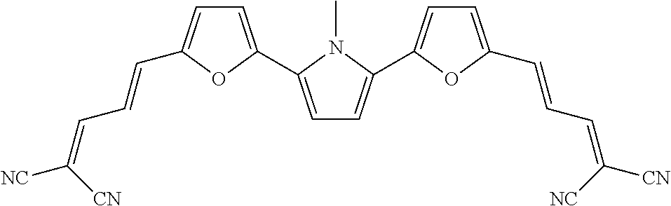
C1=C(C2=CC=C(C=CC=C([CN])[NC])O2)N(C)C(C2=CC=C(C=CC=C([CN])[NC])O2)=C1
